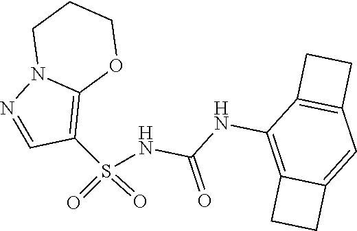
C(NC1=C2C(=CC3=C1CC3)CC2)(=O)NS(C1=C2N(N=C1)CCCO2)(=O)=O
